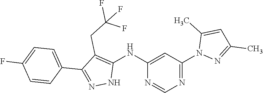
N1=C(N2N=C(C)C=C2C)C=C(NC2=C(CC(F)(F)F)C(C3=CC=C(F)C=C3)=NN2)N=C1
